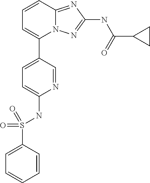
C1=CC2=NC(NC(C3CC3)=O)=NN2C(C2=CC=C(NS(C3=CC=CC=C3)(=O)=O)N=C2)=C1
